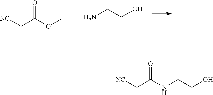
O=C(OC)C[NC].C(CO)N.O=C(NCCO)C[NC]
